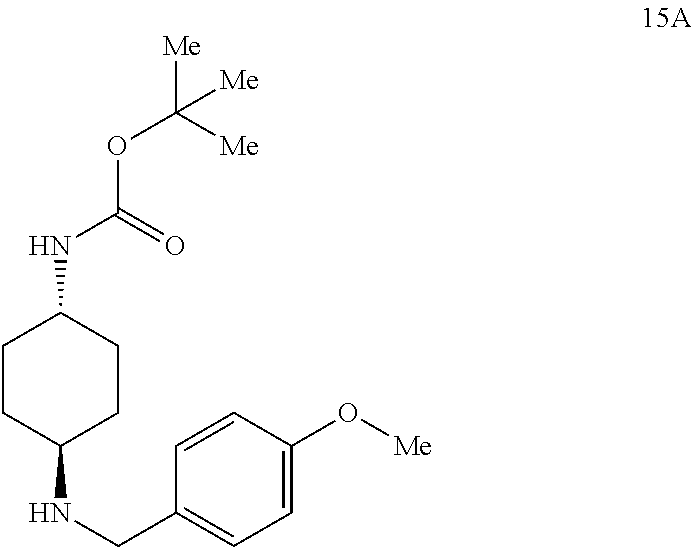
C1=C(O[Me])C=CC(CNC2CCC(NC(OC([Me])([Me])[Me])=O)CC2)=C1
